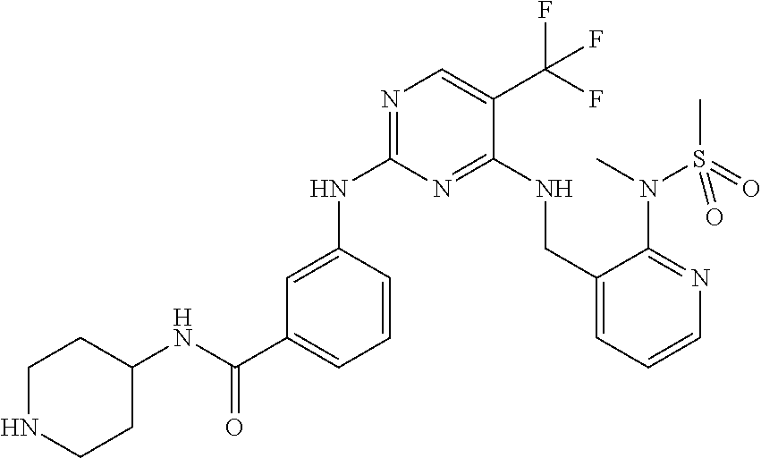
C1=CC(NC2=NC=C(C(F)(F)F)C(NCC3=CC=CN=C3N(S(C)(=O)=O)C)=N2)=CC(C(NC2CCNCC2)=O)=C1
